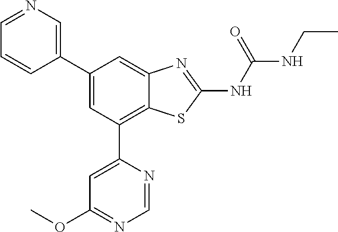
C1(C2=CN=CC=C2)=CC(C2=CC(OC)=NC=N2)=C2C(=C1)N=C(NC(=O)NCC)S2
